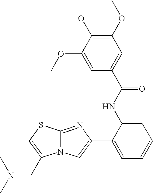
N12C(=NC(C3=CC=CC=C3NC(C3=CC(OC)=C(OC)C(OC)=C3)=O)=C1)SC=C2CN(C)C
